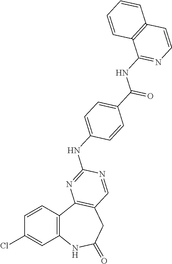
C1=CC2=C(C=C1Cl)NC(=O)CC1=C2N=C(NC2=CC=C(C(NC3=NC=CC4=C3C=CC=C4)=O)C=C2)N=C1
